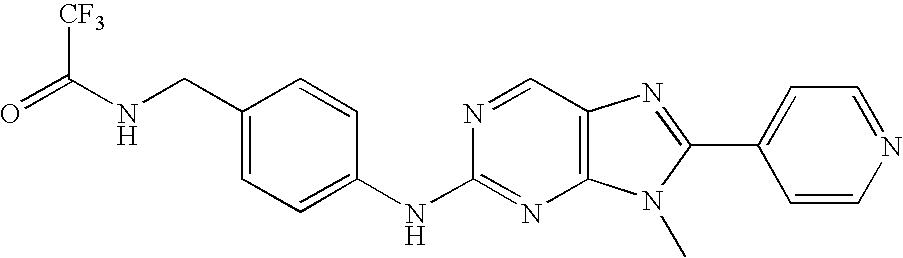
C1(CNC(=O)[CF3])=CC=C(NC2=NC3=C(C=N2)N=C(C2=CC=NC=C2)N3C)C=C1
